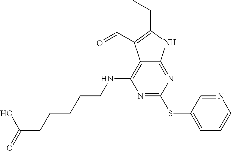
N1=C(SC2=CC=CN=C2)N=C2C(=C1NCCCCCC(=O)O)C(C=O)=C(CC)N2
